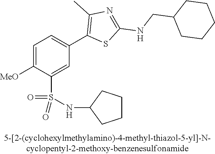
C1=C([OMe])C(S(NC2CCCC2)(=O)=O)=CC(C2=C(C)N=C(NCC3CCCCC3)S2)=C1
